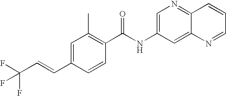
C1=C(C=CC(F)(F)F)C=CC(C(NC2=CN=C3C(=C2)N=CC=C3)=O)=C1C
